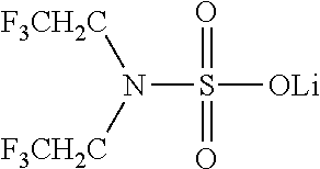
N(S([OLi])(=O)=O)([F3CH2C])[F3CH2C]
